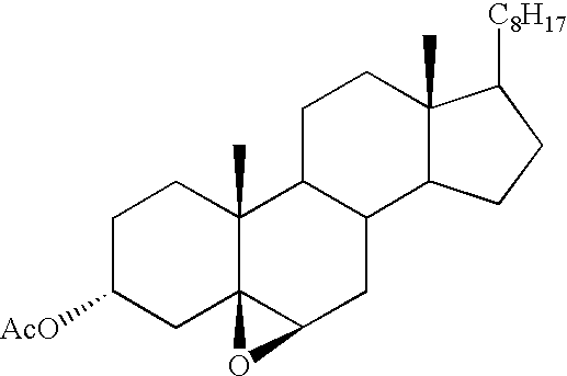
C1C([AcO])CC23C(C)(C1)C1C(CC2O3)C2C(C)(CC1)C([C8H17])CC2
